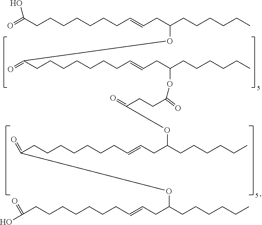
O=C(CCCCCCCC=CCC(OC(=O)CCCCCCCC=CCC(OC(CCC(=O)OC(CCCCCC)CC=CCCCCCCCC(=O)OC(CC=CCCCCCCCC(=O)O)CCCCCC)=O)CCCCCC)CCCCCC)O
